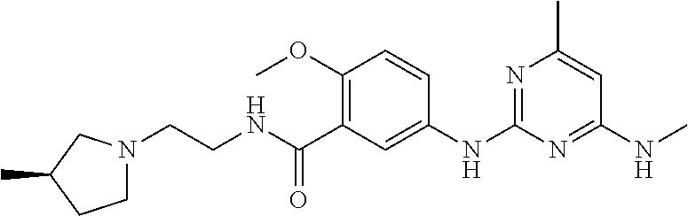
C1=CC(OC)=C(C(NCCN2CCC(C)C2)=O)C=C1NC1=NC(C)=CC(NC)=N1
